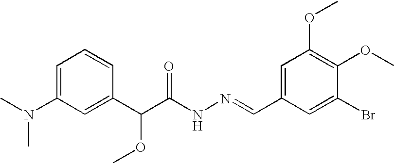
C1(N(C)C)=CC=CC(C(C(NN=CC2=CC(OC)=C(OC)C(Br)=C2)=O)OC)=C1
